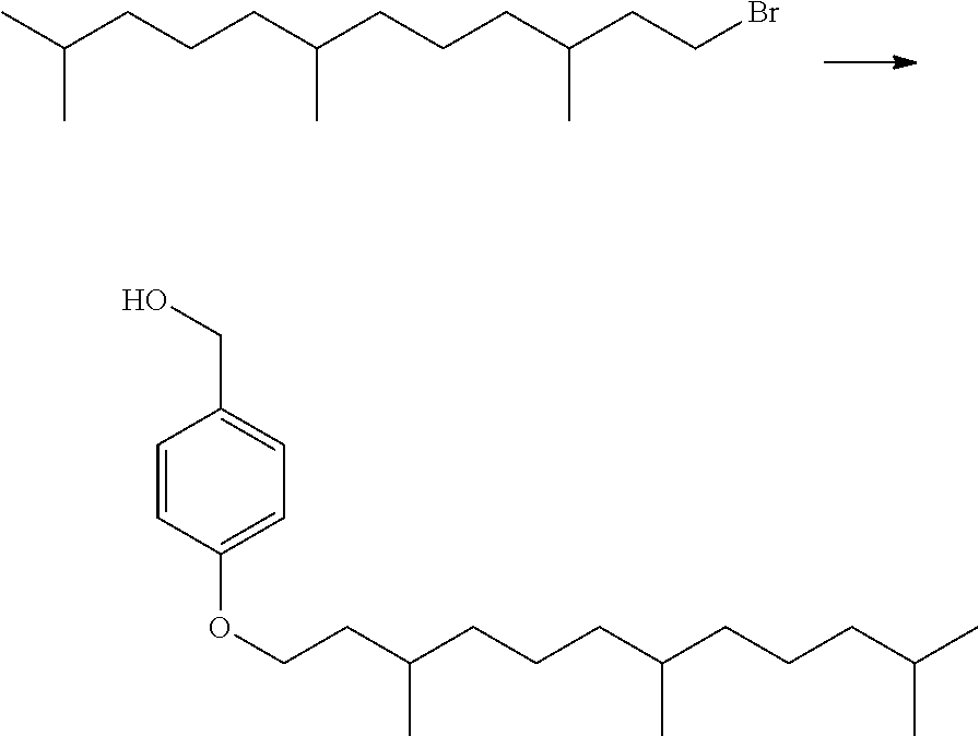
CC(CCCC(CCCC(CCBr)C)C)C.C(CCCC(CCCC(C)C)C)(C)CCOC1=CC=C(CO)C=C1
